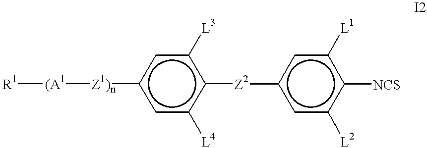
c1([Z2]c2c([L3])cc([Z1)n][(A1][R1])cc2[L4])cc([L2])c([NCS])c([L1])c1
